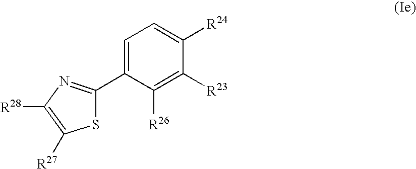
S1C(C2=CC=C([R24])C([R23])=C2[R26])=NC([R28])=C1[R27]
